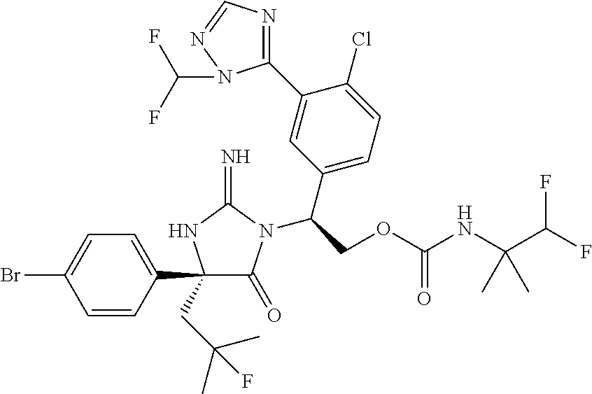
BrC1=CC=C(C2(CC(C)(C)F)C(=O)N(C(COC(NC(C(F)F)(C)C)=O)C3=CC=C(Cl)C(C4=NC=NN4C(F)F)=C3)C(=N)N2)C=C1
